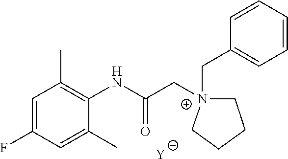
[Y].C1=C(F)C=C(C)C(NC(C[N+]2(CC3=CC=CC=C3)CCCC2)=O)=C1C
